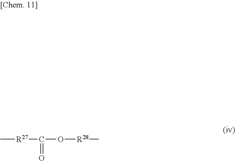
[R27](C)C(O[R28]C)=O
